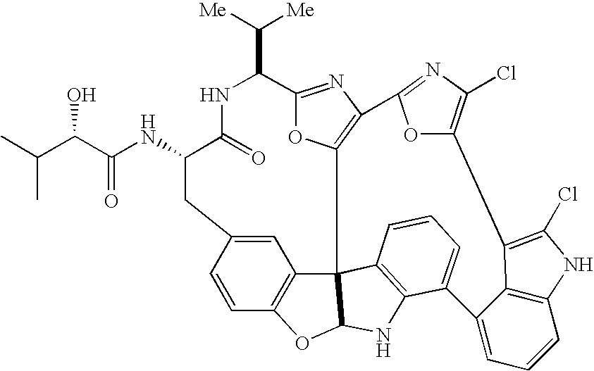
CC(C(C(NC1C(=O)NC(C([Me])[Me])C2=NC3=C(O2)C24C5=C(C=CC(=C5)C1)OC2NC1=C4C=CC=C1C1=CC=CC2=C1C(=C(Cl)N2)C1=C(Cl)N=C3O1)=O)O)C
